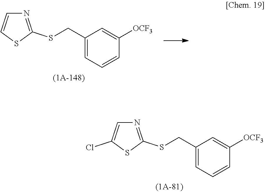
C1=CSC(SCC2=CC=CC([OCF3])=C2)=N1.C1=C(Cl)SC(SCC2=CC=CC([OCF3])=C2)=N1
